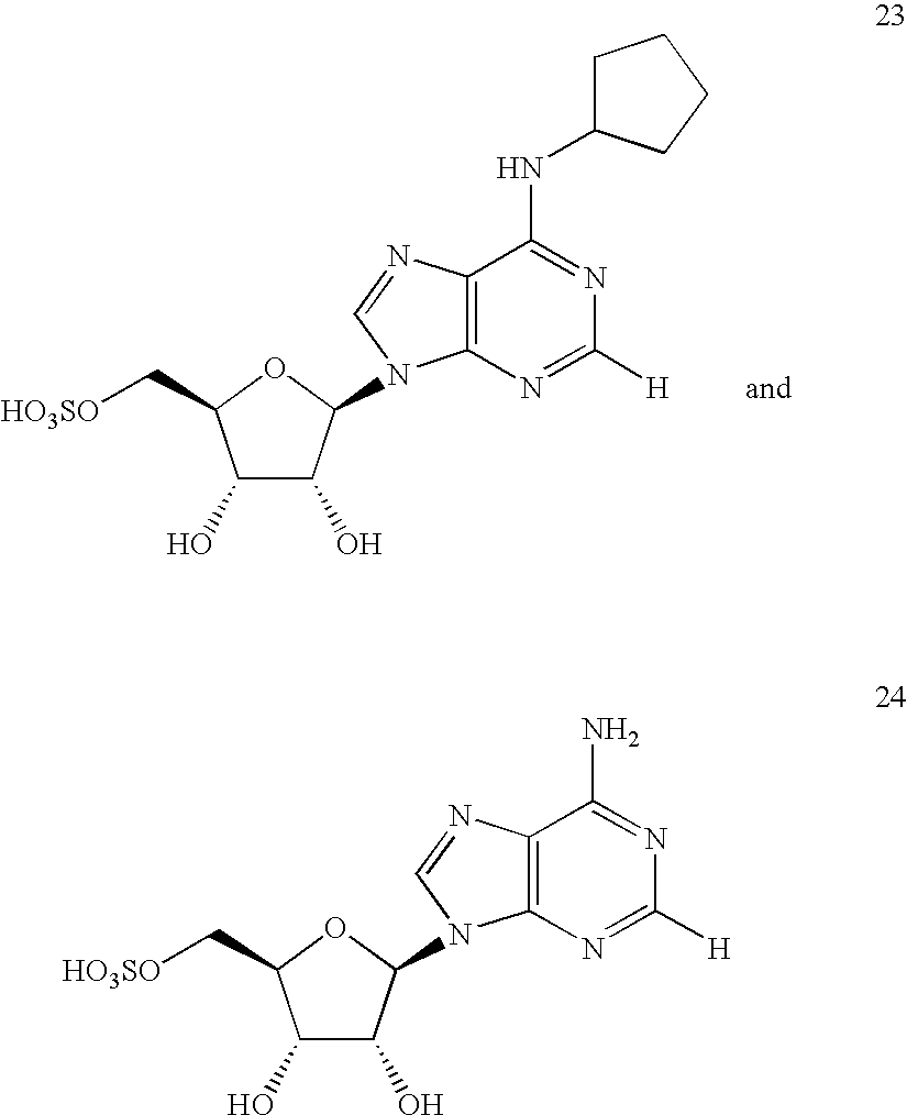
C1(O)C(O)C(N2C3=C(N=C2)C(NC2CCCC2)=NC([H])=N3)OC1C[HO3SO].C1(O)C(O)C(N2C3=C(N=C2)C(N)=NC([H])=N3)OC1C[HO3SO]
